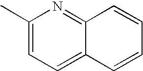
C1(C)=CC=C2C(=N1)C=CC=C2
